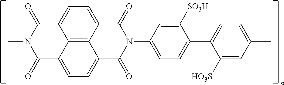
CN1C(=O)C2=CC=C3C4=C2C(=CC=C4C(=O)N(C2=CC=C(C4=CC=C(C)C=C4[HO3S])C([SO3H])=C2)C3=O)C1=O
